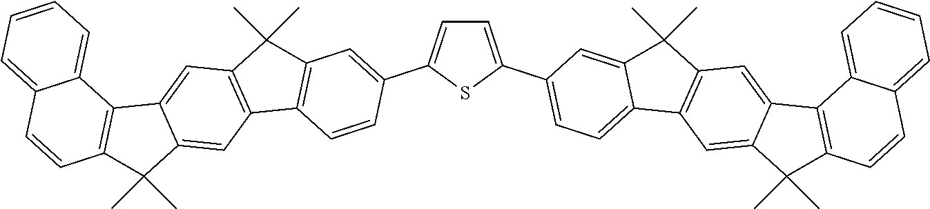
C1=C(C2=CC=C3C(=C2)C(C)(C)C2=C3C=C3C(=C2)C2=C(C3(C)C)C=CC3=CC=CC=C23)SC(C2=CC3=C(C=C2)C2=C(C3(C)C)C=C3C(=C2)C(C)(C)C2=C3C3=CC=CC=C3C=C2)=C1
